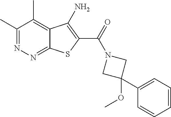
C1(C)=NN=C2C(=C1C)C(N)=C(C(=O)N1CC(C3=CC=CC=C3)(OC)C1)S2
